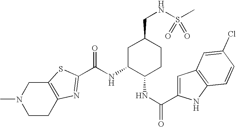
CN1CCC2=C(C1)SC(C(NC1C(NC(C3=CC4=C(N3)C=CC(Cl)=C4)=O)CCC(CNS(C)(=O)=O)C1)=O)=N2
